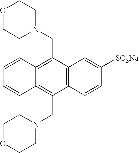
C1=CC2=C(CN3CCOCC3)C3=C(C(CN4CCOCC4)=C2C=C1)C=CC([SO3Na])=C3
